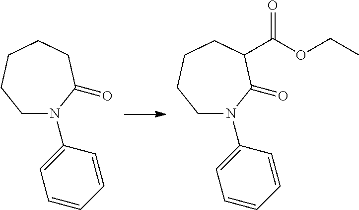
C1N(C2=CC=CC=C2)C(=O)CCCC1.C1N(C2=CC=CC=C2)C(=O)C(C(OCC)=O)CCC1
